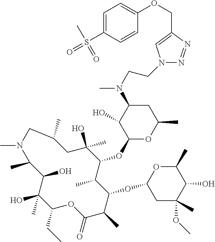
C1(CC)C(C)(O)C(O)C(C)N(C)CC(C)CC(O)(C)C(OC2OC(C)CC(N(C)CCN3C=C(COC4=CC=C(S(=O)(C)=O)C=C4)N=N3)C2O)C(C)C(OC2CC(C)(OC)C(O)C(C)O2)C(C)C(=O)O1
